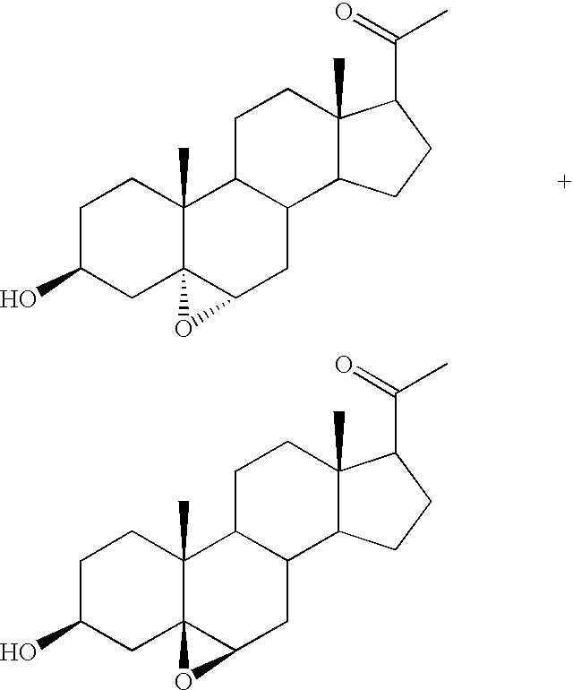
C1C(O)CC23C(C)(C1)C1C(CC2O3)C2C(C)(CC1)C(C(=O)C)CC2.C1C(O)CC23C(C)(C1)C1C(CC2O3)C2C(C)(CC1)C(C(=O)C)CC2
